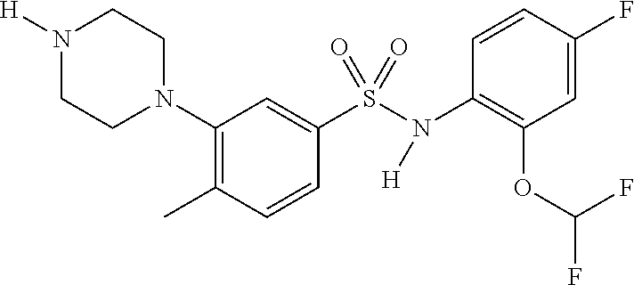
N1([H])CCN(C2=C(C)C=CC(S(=O)(N([H])C3=C(OC(F)F)C=C(F)C=C3)=O)=C2)CC1
